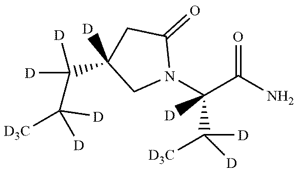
C1([D])(C([D])([D])C([D])([D3C])[D])CN(C(C(N)=O)(C([D])([D3C])[D])[D])C(=O)C1
